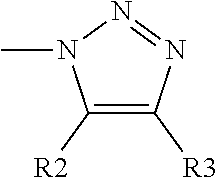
C1([R2])=C([R3])N=NN1C
